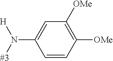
C1=CC([OMe])=C([OMe])C=C1N([#3])[H]
